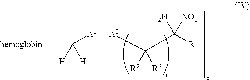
[A1]([A2]C(C([O2N])([R4])[NO2])([R2])[R3])C([hemoglobin])([H])[H]
